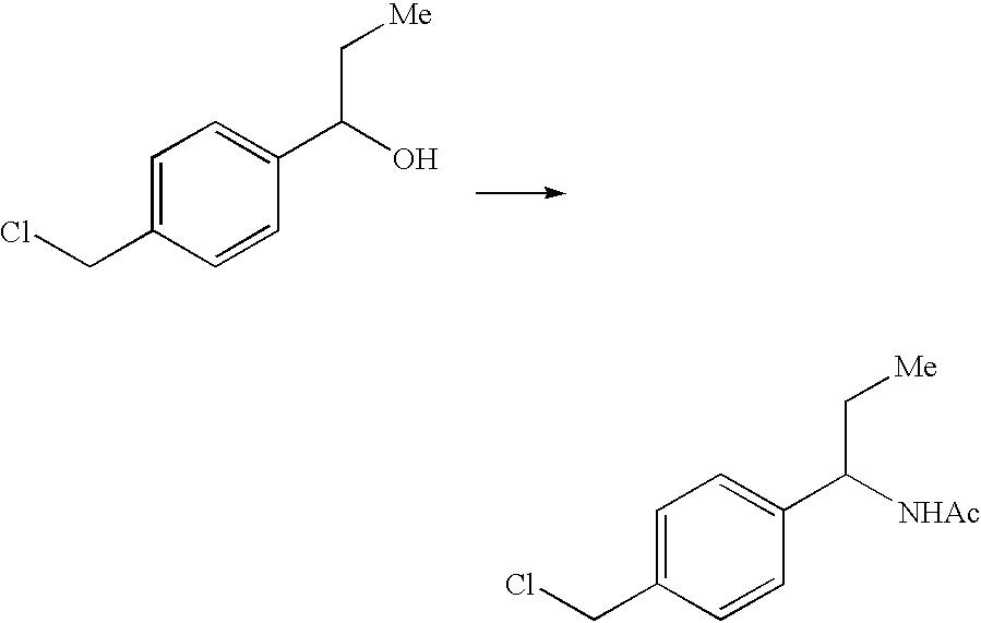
C1=C(CCl)C=CC(C(O)C[Me])=C1.C1=C(CCl)C=CC(C([NHAc])C[Me])=C1
